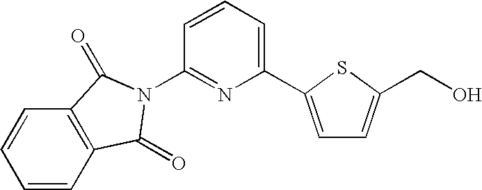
C1=CC2=C(C=C1)C(=O)N(C1=NC(C3=CC=C(CO)S3)=CC=C1)C2=O
